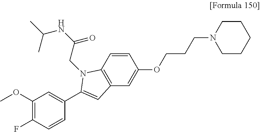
C1(OC)=C(F)C=CC(C2=CC3=C(C=CC(OCCCN4CCCCC4)=C3)N2CC(=O)NC(C)C)=C1
